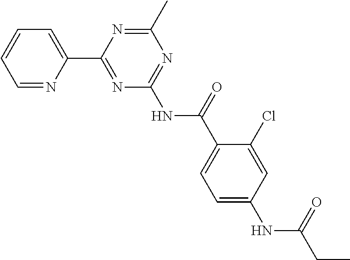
C1=NC(C2=NC(NC(C3=CC=C(NC(CC)=O)C=C3Cl)=O)=NC(C)=N2)=CC=C1
